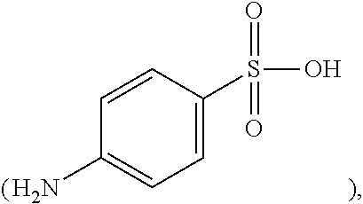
C1=CC(S(O)(=O)=O)=CC=C1N
